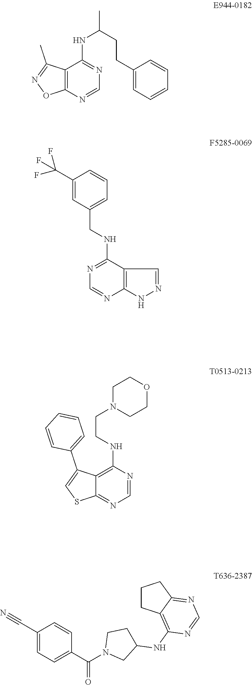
C12=C(N=CN=C1NC(CCC1=CC=CC=C1)C)ON=C2C.C12=C(NN=C1)N=CN=C2NCC1=CC=CC(C(F)(F)F)=C1.C12=C(NCCN3CCOCC3)N=CN=C1SC=C2C1=CC=CC=C1.N1(C(=O)C2=CC=C(C#N)C=C2)CC(NC2=C3C(=NC=N2)CCC3)CC1
